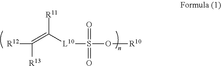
[R12]C([R13])=C([L10]S(=O)(=O)O[R10])[R11]
